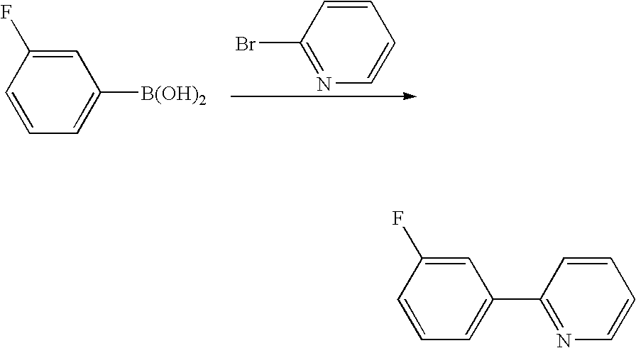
C1=CC(Br)=NC=C1.C1=C(F)C=CC=C1[B(OH)2].C1=C(F)C=CC=C1C1=NC=CC=C1
